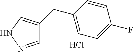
C1=NNC=C1CC1=CC=C(F)C=C1.Cl
